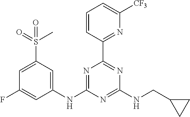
C1(NC2=NC(C3=NC([CF3])=CC=C3)=NC(NCC3CC3)=N2)=CC(S(C)(=O)=O)=CC(F)=C1
